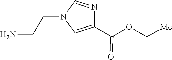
NCCN1C=C(C(OC[Me])=O)N=C1
